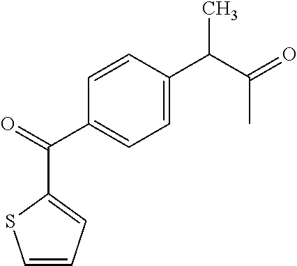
C1=C(C(C(=O)C)C)C=CC(C(=O)C2=CC=CS2)=C1
